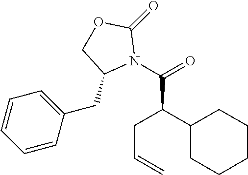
C1(C(CC=C)C(N2C(=O)OCC2CC2=CC=CC=C2)=O)CCCCC1
